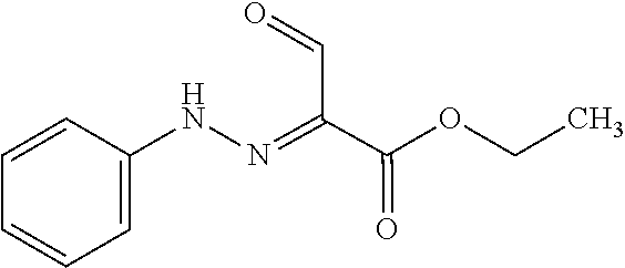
CCOC(C(C=O)=NNC1=CC=CC=C1)=O
